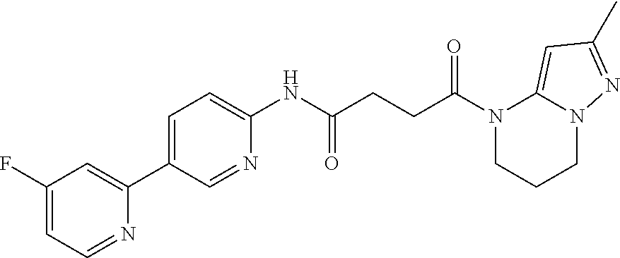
C1(NC(CCC(N2CCCN3C2=CC(C)=N3)=O)=O)=CC=C(C2=CC(F)=CC=N2)C=N1
